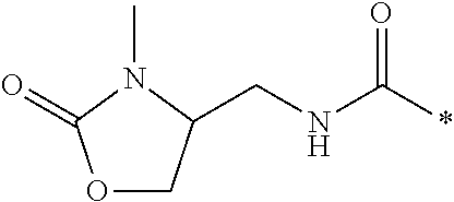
C(*)(=O)NCC1COC(=O)N1C
